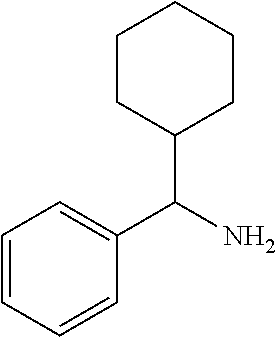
C1=CC=CC(C(N)C2CCCCC2)=C1
